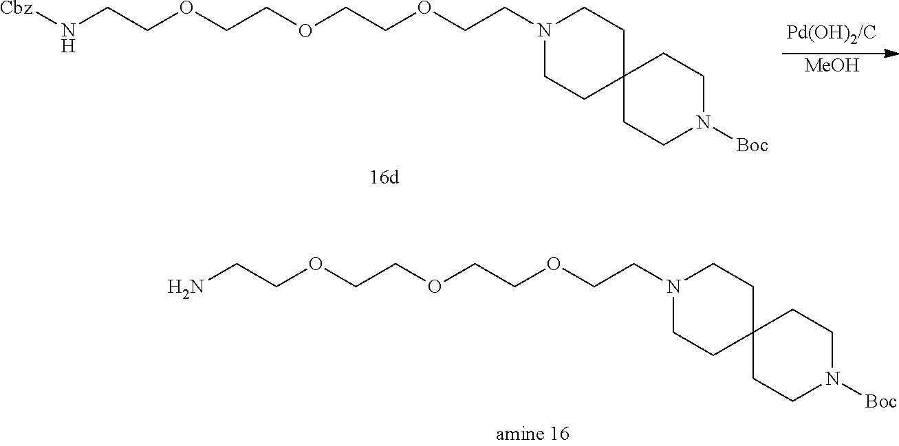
[MeOH].[Cbz]NCCOCCOCCOCCN1CCC2(CC1)CCN([Boc])CC2.NCCOCCOCCOCCN1CCC2(CC1)CCN([Boc])CC2
